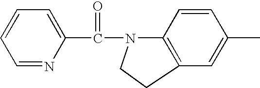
C1=NC(C(N2C3=C(C=C(C)C=C3)CC2)=O)=CC=C1
